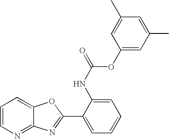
C12=NC=CC=C1OC(C1=CC=CC=C1NC(=O)OC1=CC(C)=CC(C)=C1)=N2
